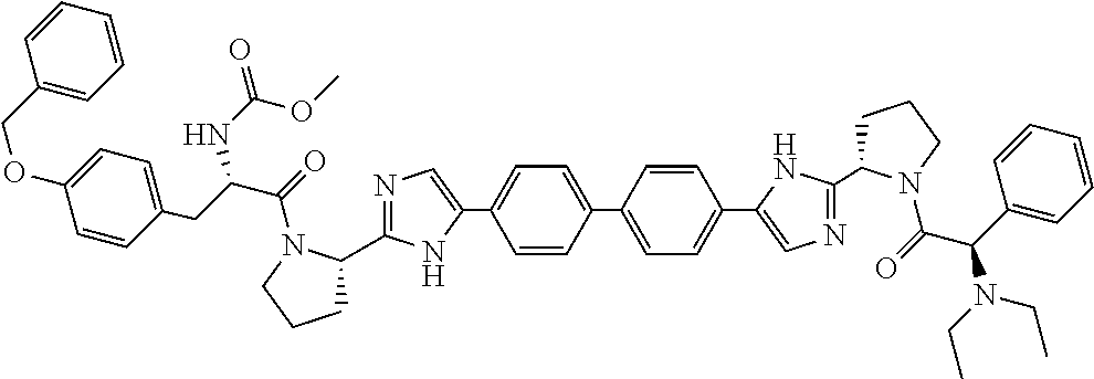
C1=CC(C2=CC=C(C3=CN=C(C4CCCN4C(=O)C(CC4=CC=C(OCC5=CC=CC=C5)C=C4)NC(OC)=O)N3)C=C2)=CC=C1C1=CN=C(C2CCCN2C(=O)C(N(CC)CC)C2=CC=CC=C2)N1
